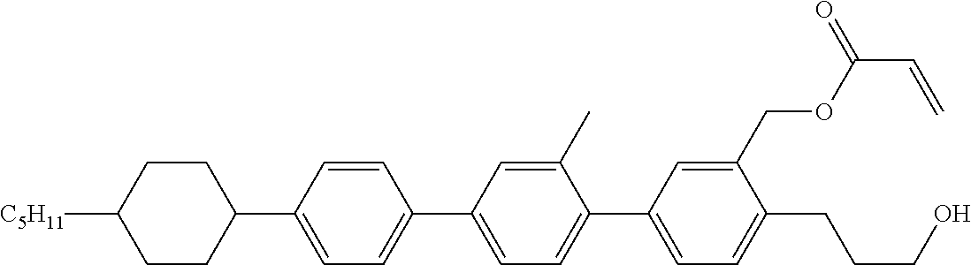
C1CC([C5H11])CCC1C1=CC=C(C2=CC=C(C3=CC=C(CCCO)C(COC(C=C)=O)=C3)C(C)=C2)C=C1
